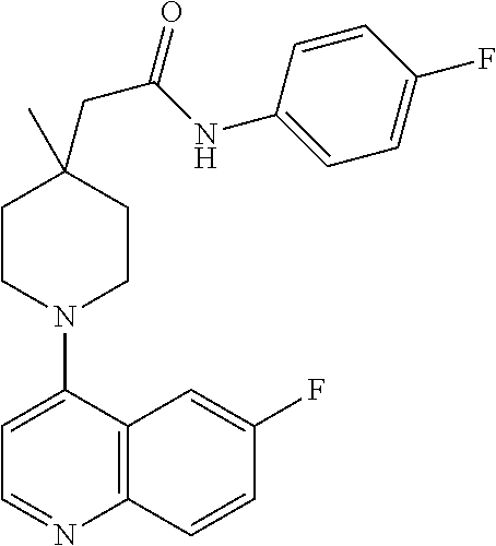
C1CN(C2=CC=NC3=C2C=C(F)C=C3)CCC1(CC(NC1=CC=C(F)C=C1)=O)C
